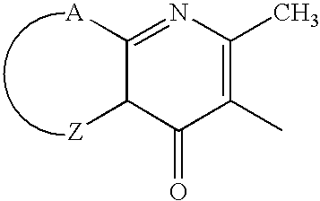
C1([A])=NC(C)=C(C)C(=O)C1[Z]
